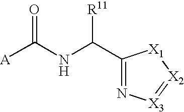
[A]C(NC(C1=N[X3]=[X2][X1]1)[R11])=O
